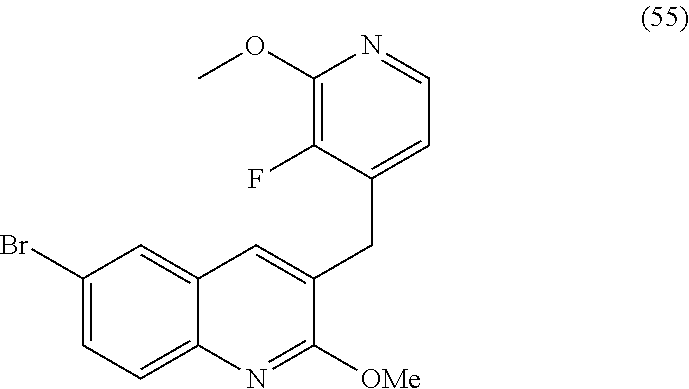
C1(F)=C(OC)N=CC=C1CC1=CC2=CC(Br)=CC=C2N=C1[OMe]
